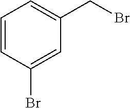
C1(CBr)=CC=CC(Br)=C1
